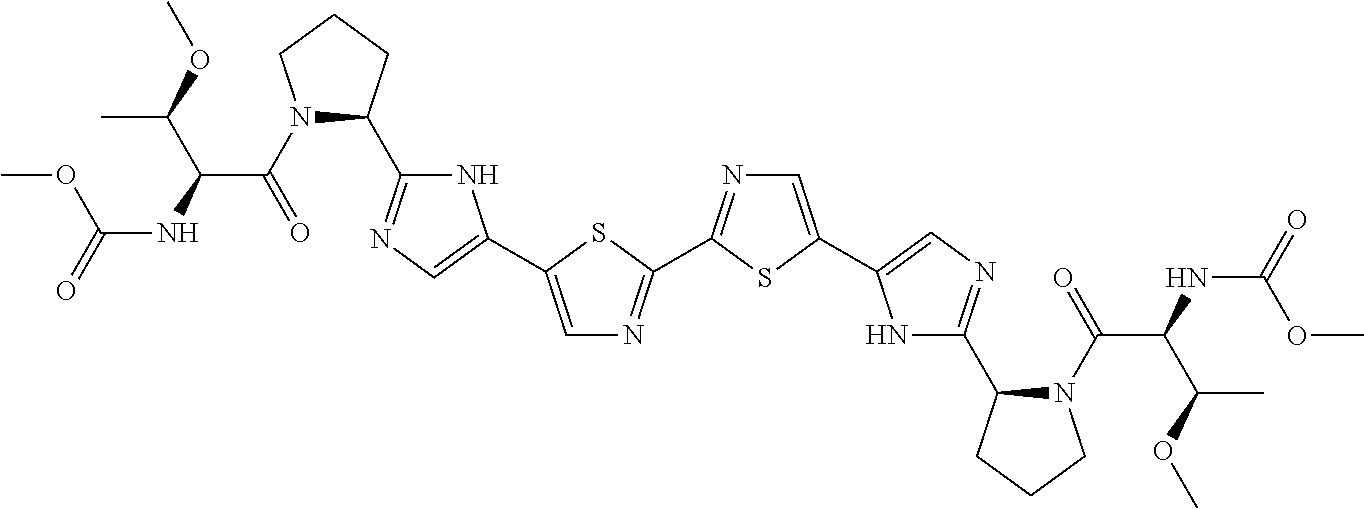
N1(C(C(C(C)OC)NC(OC)=O)=O)C(C2=NC=C(C3=CN=C(C4=NC=C(C5=CN=C(C6N(C(C(C(C)OC)NC(=O)OC)=O)CCC6)N5)S4)S3)N2)CCC1
